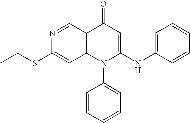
C1(SCC)=CC2=C(C=N1)C(=O)C=C(NC1=CC=CC=C1)N2C1=CC=CC=C1
